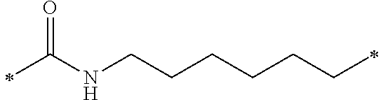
C(NCCCCCCC)(=O)C
